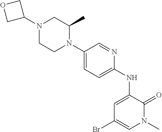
C1=C(NC2=CC=C(N3C(C)CN(C4COC4)CC3)C=N2)C(=O)N(C)C=C1Br
